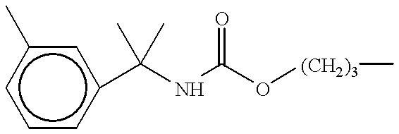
c1cc(C(NC(O[(CH2)3]C)=O)(C)C)cc(C)c1
